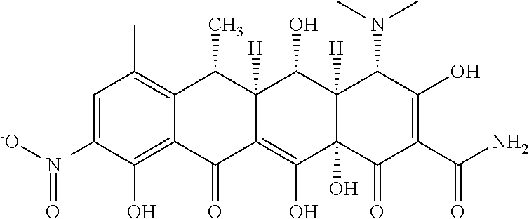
C1=C([N+]([-O])=O)C(O)=C2C(=C1C)C(C)C1([H])C(=C(O)C3(O)C([H])(C1O)C(N(C)C)C(O)=C(C(N)=O)C3=O)C2=O
